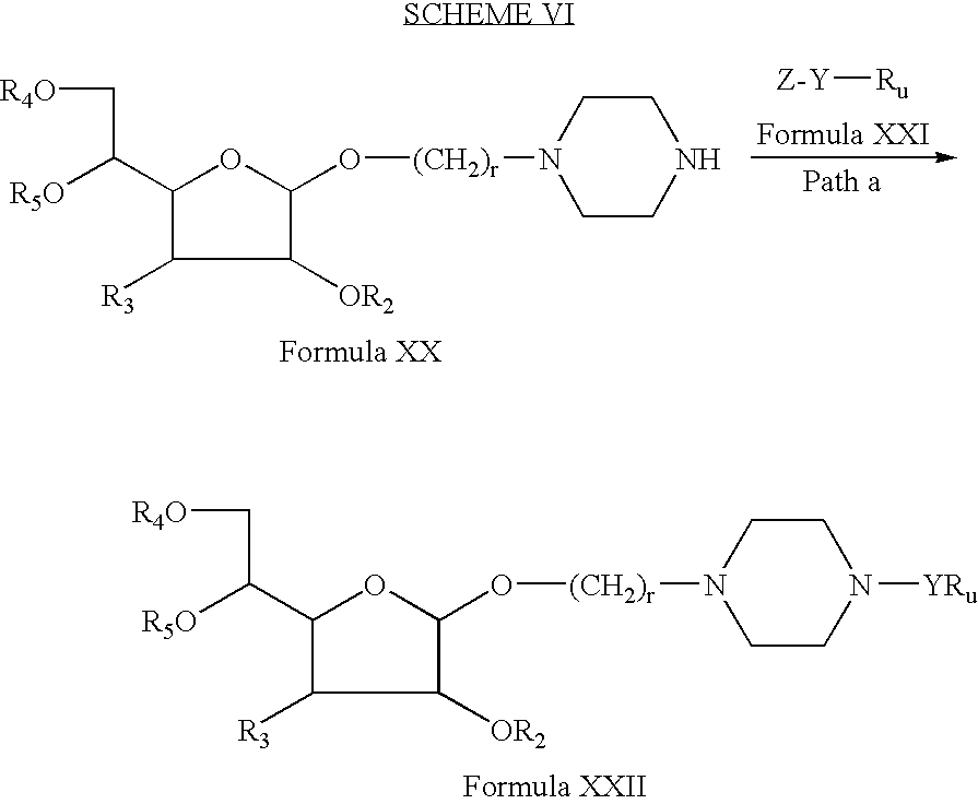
C1(C([R5O])C[R4O])C([R3])C([OR2])C(O[(CH2)r]N2CCN([YRu])CC2)O1.[Z-Y][Ru].C1(C([R5O])C[R4O])C([R3])C([OR2])C(O[(CH2)r]N2CCNCC2)O1
